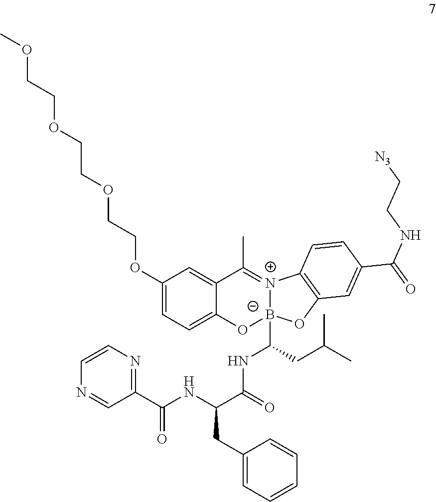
COCCOCCOCCOC1=CC=C2C(=C1)C(C)=[N+]1[B-](C(CC(C)C)NC(C(NC(C3=NC=CN=C3)=O)CC3=CC=CC=C3)=O)(O2)OC2=C1C=CC(C(=O)NCC[N3])=C2
